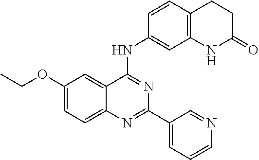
C(OC1=CC=C2C(=C1)C(NC1=CC3=C(C=C1)CCC(=O)N3)=NC(C1=CC=CN=C1)=N2)C
